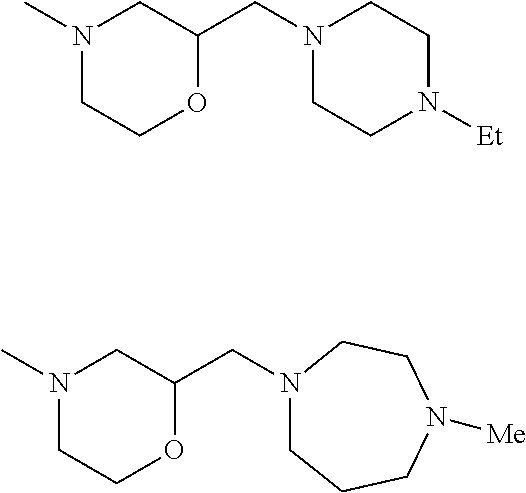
N1(C)CCOC(CN2CCN([Et])CC2)C1.N1(C)CCOC(CN2CCCN([Me])CC2)C1
